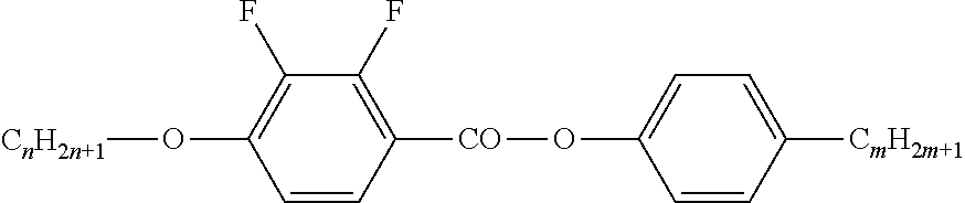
C1=CC([CO]OC2=CC=C([CmH2m+1])C=C2)=C(F)C(F)=C1O[CnH2n+1]
